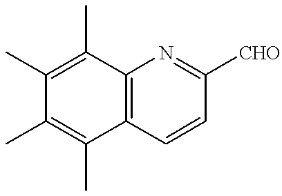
C12=C(C=CC([CHO])=N1)C(C)=C(C)C(C)=C2C
